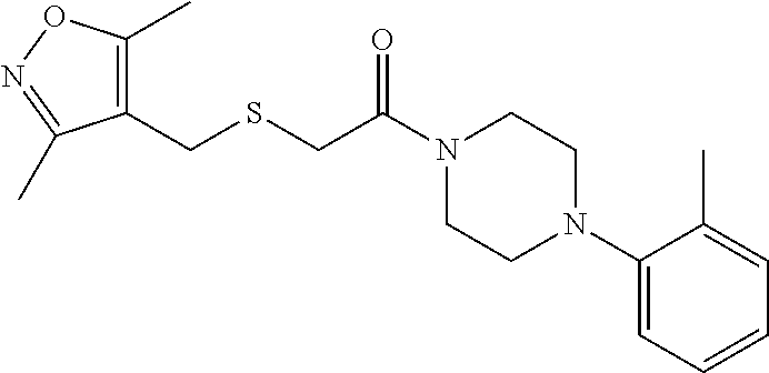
N1(C(CSCC2=C(C)ON=C2C)=O)CCN(C2=CC=CC=C2C)CC1
